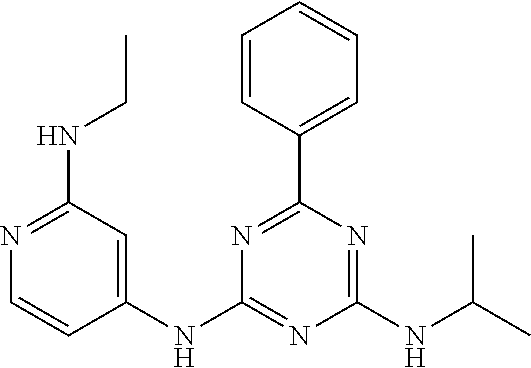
N1=C(NCC)C=C(NC2=NC(NC(C)C)=NC(C3=CC=CC=C3)=N2)C=C1
